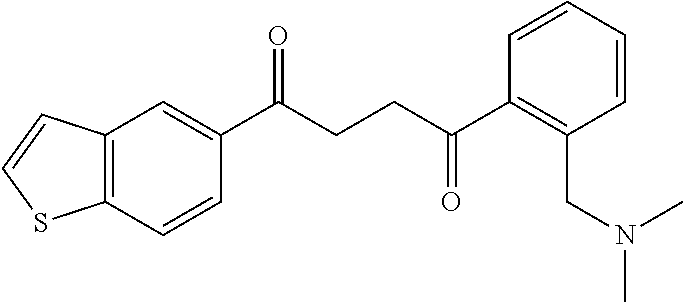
C1(C(CCC(C2=C(CN(C)C)C=CC=C2)=O)=O)=CC2=C(C=C1)SC=C2
